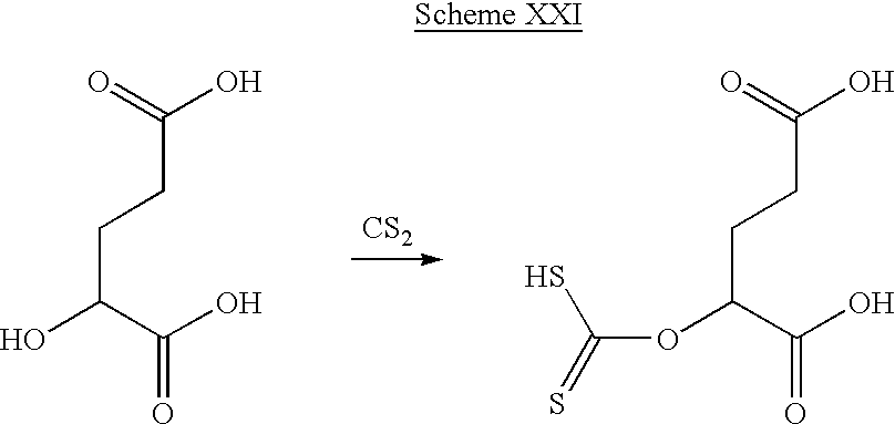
OC(C(O)=O)CCC(O)=O.[CS2].O(C(C(O)=O)CCC(O)=O)C(=S)S
